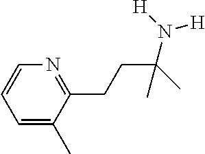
C1=C(C)C(CCC(N([H])[H])(C)C)=NC=C1
